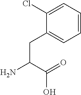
C(C(=O)O)(N)CC1=CC=CC=C1Cl
